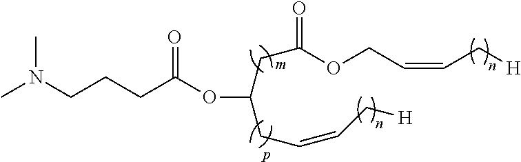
CN(CCCC(OC(CC(OCC=CC[H])=O)CC=CC[H])=O)C
